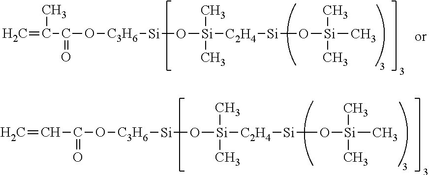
C=CC(O[C3H6][Si]O[Si]([C2H4][Si]O[Si](C)(C)C)(C)C)=O.C=C(C(O[C3H6][Si]O[Si]([C2H4][Si]O[Si](C)(C)C)(C)C)=O)C
